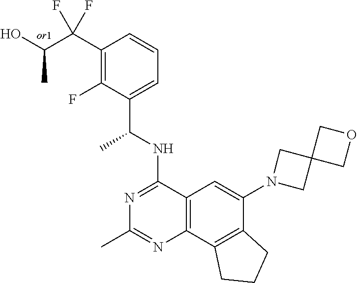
C12=C(C3=C(C(N4CC5(C4)COC5)=C1)CCC3)N=C(C)N=C2NC(C1=CC=CC(C(C(O)C)(F)F)=C1F)C
